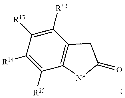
C1(=O)CC2=C([N*]1)C([R15])=C([R14])C([R13])=C2[R12]
